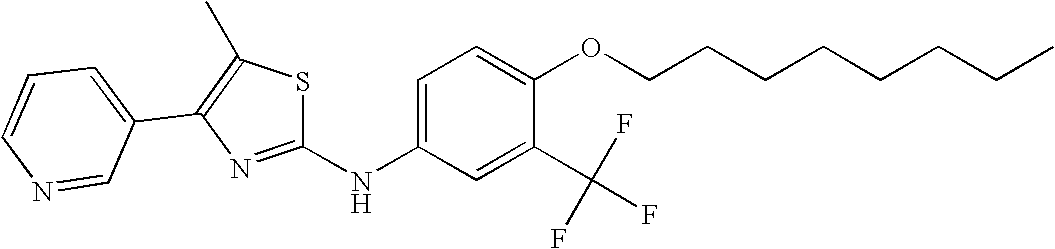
C1(NC2=CC=C(OCCCCCCCC)C(C(F)(F)F)=C2)=NC(C2=CC=CN=C2)=C(C)S1
